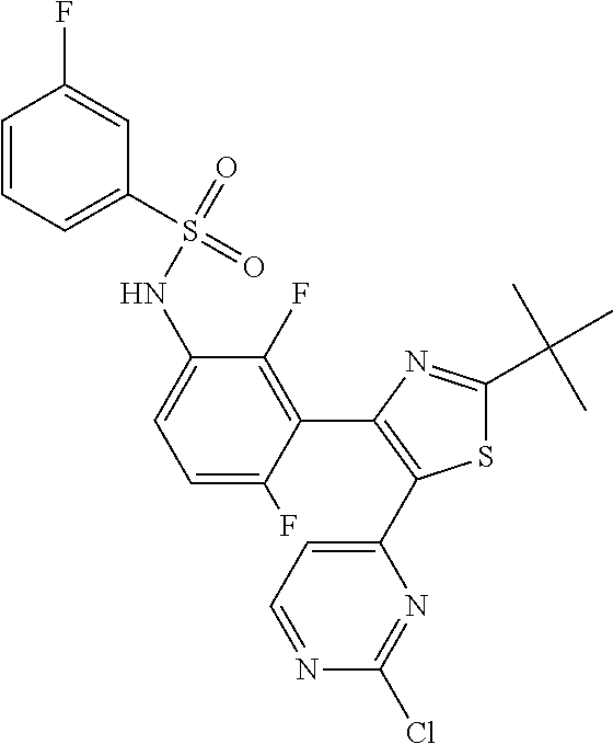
C1=CC=C(S(=O)(=O)NC2=CC=C(F)C(C3=C(C4=CC=NC(Cl)=N4)SC(C(C)(C)C)=N3)=C2F)C=C1F
